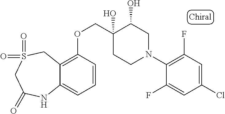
C1(N2CC(O)C(O)(COC3=C4C(=CC=C3)NC(=O)CS(=O)(=O)C4)CC2)=C(F)C=C(Cl)C=C1F
